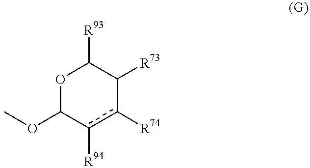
O1C(OC)c([R94])c([R74])C([R73])C1[R93]
